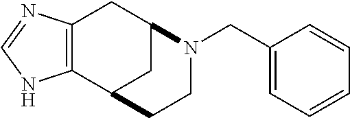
C12=C(CC3CC1CCN3CC1=CC=CC=C1)N=CN2
